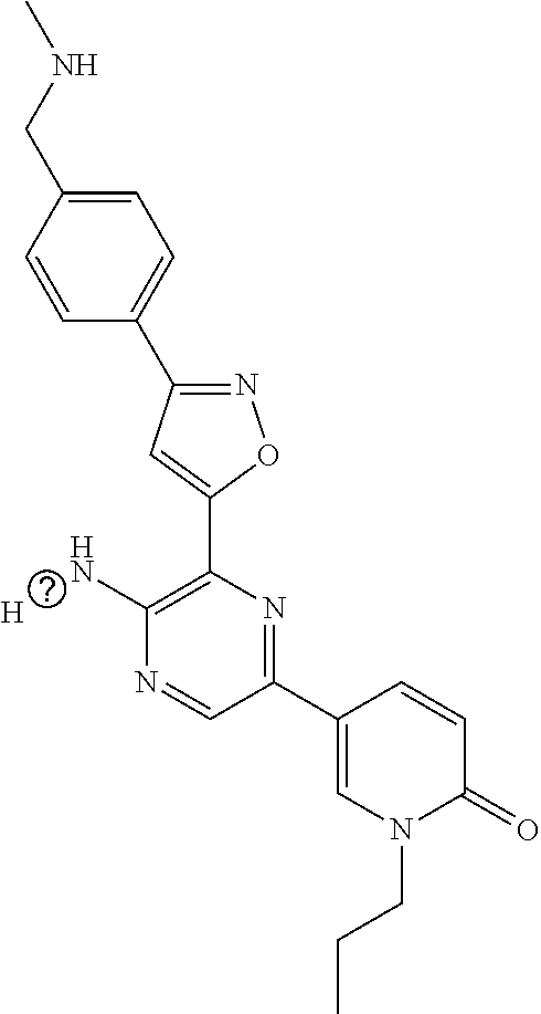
C1=CC(CNC)=CC=C1C1=NOC(C2=C(N)N=CC(C3=CN(CCC)C(=O)C=C3)=N2)=C1.[H]
